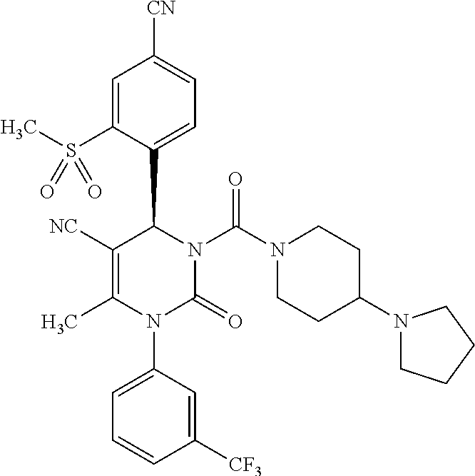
C1=C(S(C)(=O)=O)C(C2C([NC])=C(C)N(C3=CC=CC([CF3])=C3)C(=O)N2C(N2CCC(N3CCCC3)CC2)=O)=CC=C1[CN]
